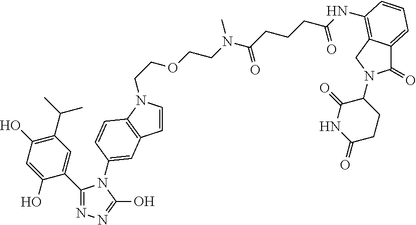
C1(C2=CC(C(C)C)=C(O)C=C2O)=NN=C(O)N1C1=CC2=C(N(CCOCCN(C(CCCC(NC3=C4C(=CC=C3)C(=O)N(C3C(=O)NC(=O)CC3)C4)=O)=O)C)C=C2)C=C1
